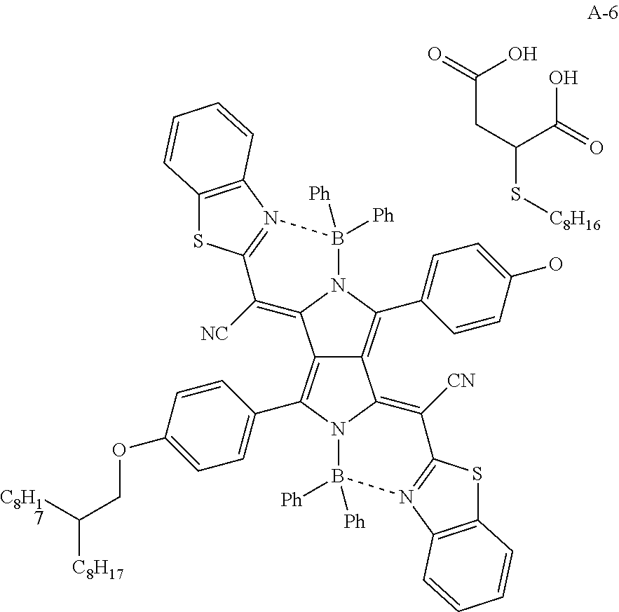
C12=C(C3=CC=C(OCC([C8H17])[C8H17])C=C3)N3C(=C([CN])C4=N(B3([Ph])[Ph])C3=C(S4)C=CC=C3)C1=C(C1=CC=C(O)C=C1)N1C2=C([NC])C2=N(B1([Ph])[Ph])C1=C(S2)C=CC=C1.[C8H16]SC(C(O)=O)CC(O)=O
